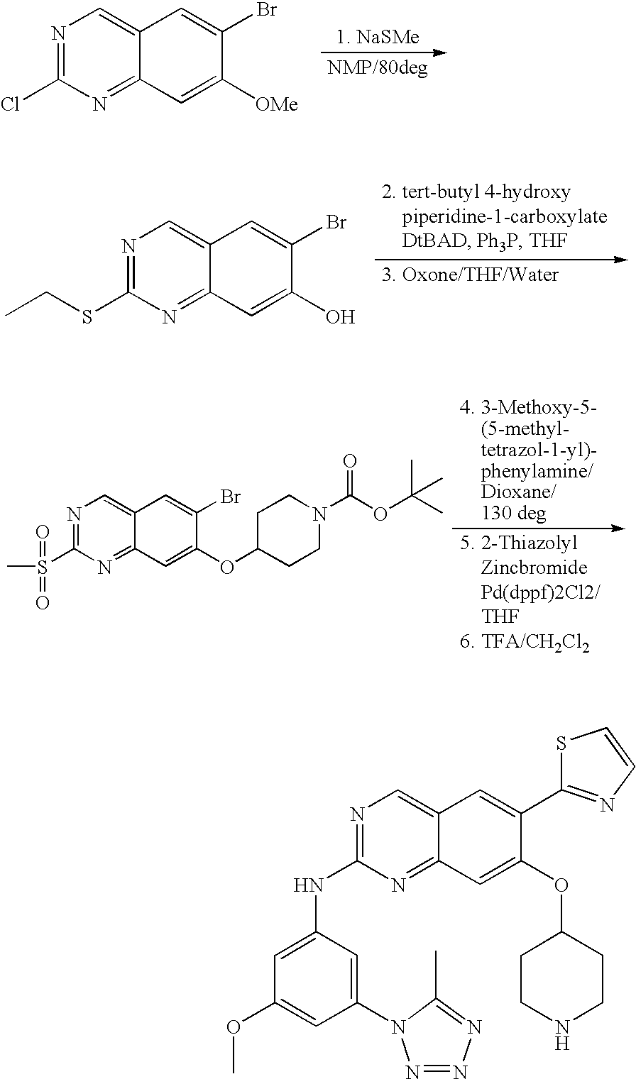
N1=C(Cl)N=C2C(=C1)C=C(Br)C([OMe])=C2.N1=C(SCC)N=C2C(=C1)C=C(Br)C(O)=C2.N1=C(S(C)(=O)=O)N=C2C(=C1)C=C(Br)C(OC1CCN(C(OC(C)(C)C)=O)CC1)=C2.N1=C(NC2=CC(OC)=CC(N3N=NN=C3C)=C2)N=C2C(=C1)C=C(C1=NC=CS1)C(OC1CCNCC1)=C2
